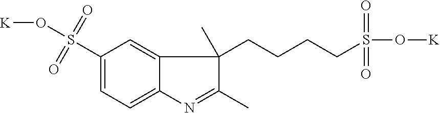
C1(S(O[K])(=O)=O)=CC=C2C(=C1)C(C)(CCCCS(O[K])(=O)=O)C(C)=N2
